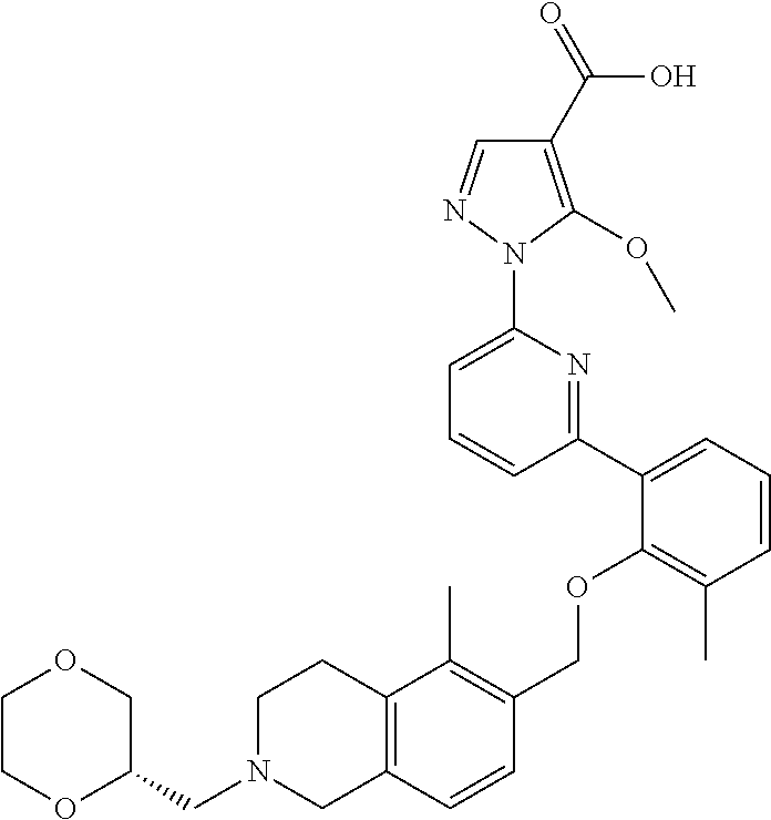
C1(C2=CC=CC(C)=C2OCC2=C(C)C3=C(C=C2)CN(CC2COCCO2)CC3)=NC(N2N=CC(C(=O)O)=C2OC)=CC=C1
